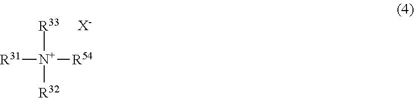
[R31][N+]([R54])([R33])[R32].[X-]
